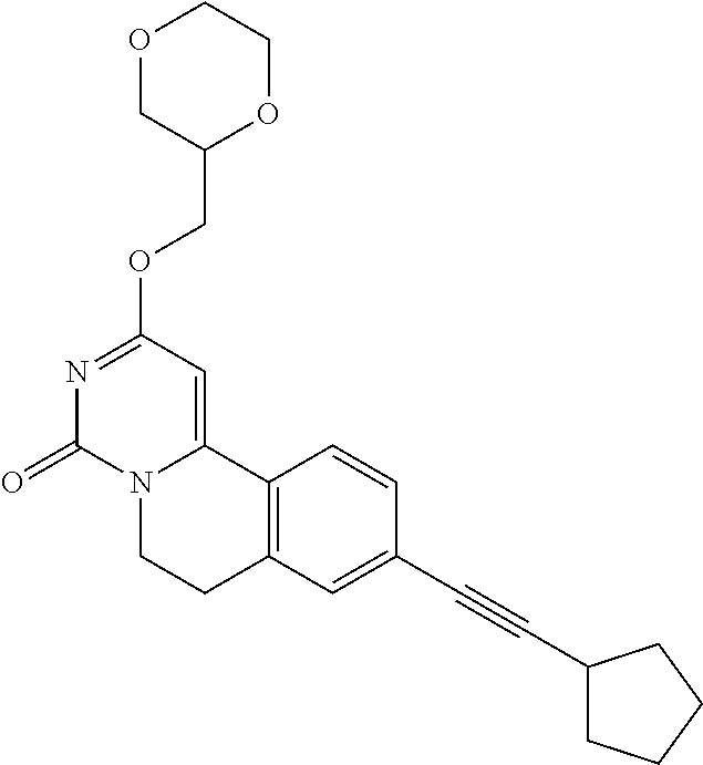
O1CC(COC2=NC(=O)N3C(=C2)C2=C(CC3)C=C(C#CC3CCCC3)C=C2)OCC1
